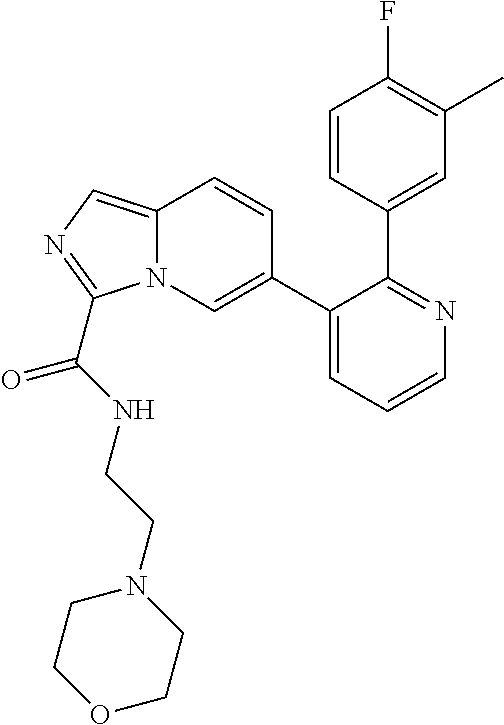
C1(C2=CN3C(=CN=C3C(NCCN3CCOCC3)=O)C=C2)=CC=CN=C1C1=CC(C)=C(F)C=C1
